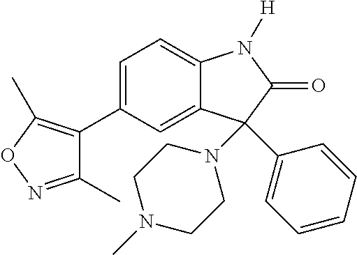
C1(C)=NOC(C)=C1C1=CC=C2C(=C1)C(N1CCN(C)CC1)(C1=CC=CC=C1)C(=O)N2[H]
